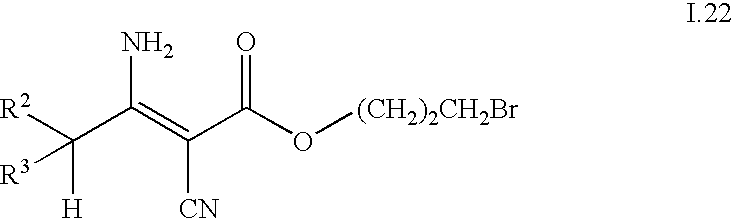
[R2]C(C(=C(C(O[(CH2)2CH2Br])=O)[CN])N)([H])[R3]
